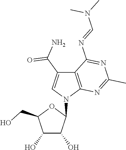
C1(O)C(O)C(N2C3=C(C(C(N)=O)=C2)C(N=CN(C)C)=NC(C)=N3)OC1CO
